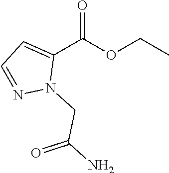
CCOC(C1=CC=NN1CC(N)=O)=O
